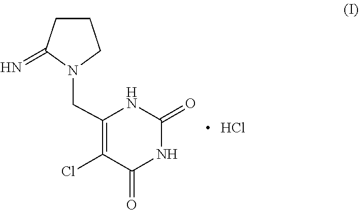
O=C1NC(CN2CCCC2=N)=C(Cl)C(=O)N1.Cl
